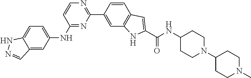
C12=CC(NC3=NC(C4=CC5=C(C=C4)C=C(C(NC4CCN(C6CCN(C)CC6)CC4)=O)N5)=NC=C3)=CC=C1NN=C2
